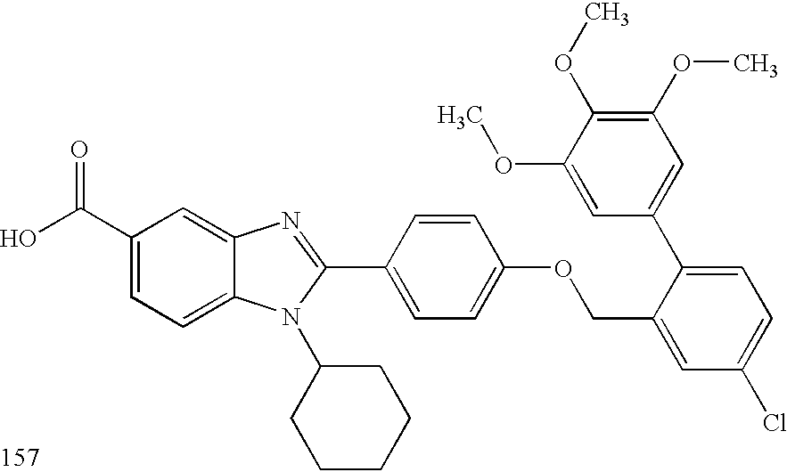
OC(C1=CC=C2C(=C1)N=C(C1=CC=C(OCC3=CC(Cl)=CC=C3C3=CC(OC)=C(OC)C(OC)=C3)C=C1)N2C1CCCCC1)=O
